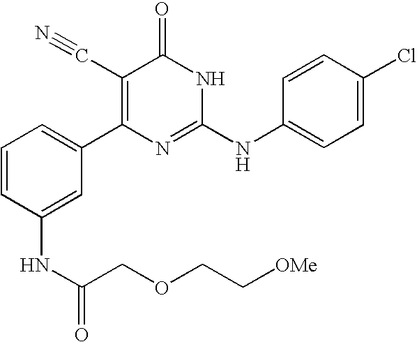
C1(NC(COCC[OMe])=O)=CC(C2=C(C#N)C(=O)NC(NC3=CC=C(Cl)C=C3)=N2)=CC=C1
